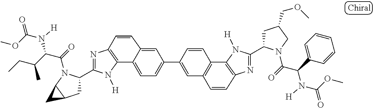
C12=C(N=C(C3CC4C(N3C(=O)C(C(CC)C)N(C(OC)=O)[H])C4)N1[H])C=CC1=CC(C3=CC4=C(C5=C(N=C(C6CC(COC)CN6C(=O)C(C6=CC=CC=C6)N(C(OC)=O)[H])N5[H])C=C4)C=C3)=CC=C21
